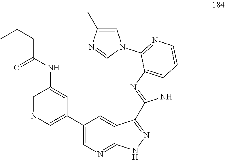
C1(C2=CN=CC(NC(CC(C)C)=O)=C2)=CN=C2C(=C1)C(C1=NC3=C(N1)C=CN=C3N1C=C(C)N=C1)=NN2
